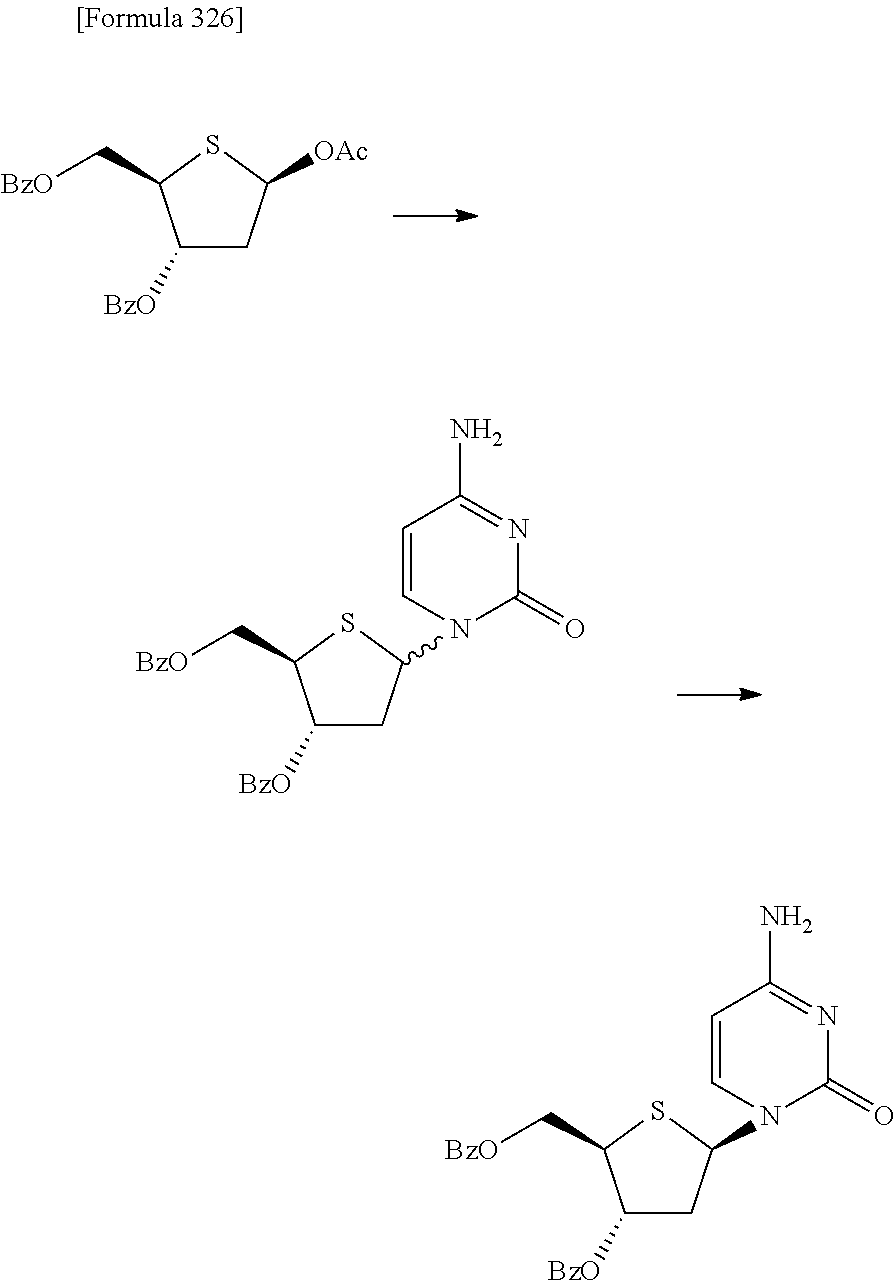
C1([BzO])CC([OAc])SC1C[BzO].C1([BzO])CC(N2C=CC(N)=NC2=O)SC1C[BzO].C1([BzO])CC(N2C=CC(N)=NC2=O)SC1C[BzO]
